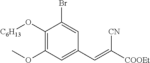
C1(O[C6H13])=C(OC)C=C(C=C([COOEt])[CN])C=C1Br
